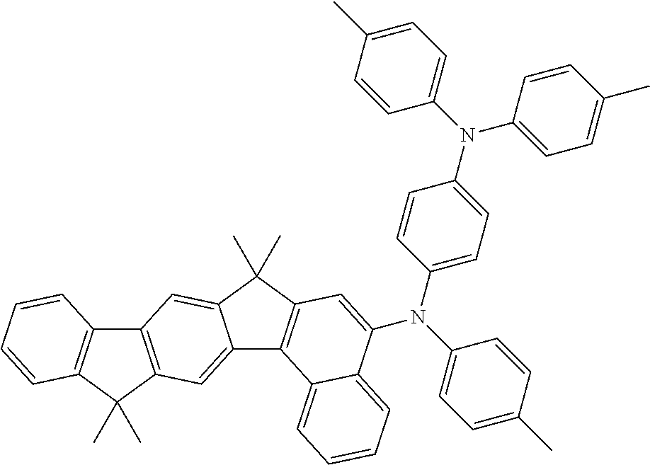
C12=CC3=C(C=C1C(C)(C)C1=C2C2=CC=CC=C2C(N(C2=CC=C(C)C=C2)C2=CC=C(N(C4=CC=C(C)C=C4)C4=CC=C(C)C=C4)C=C2)=C1)C1=C(C3(C)C)C=CC=C1
